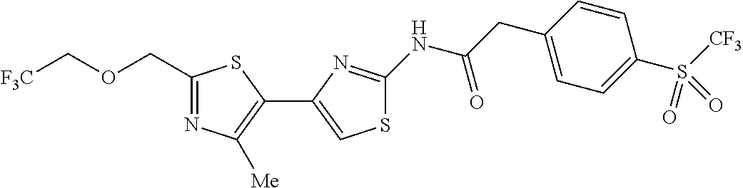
C1(COC[F3C])=NC([Me])=C(C2=CSC(NC(CC3=CC=C(S([CF3])(=O)=O)C=C3)=O)=N2)S1
